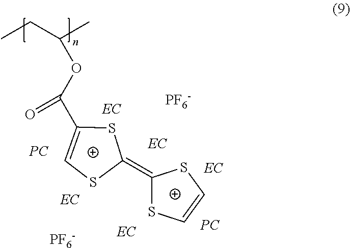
CCC(C)OC(C1=CSC(=C2SC=CS2)S1)=O.[PC].[PC].[PF6-].[PF6-]
